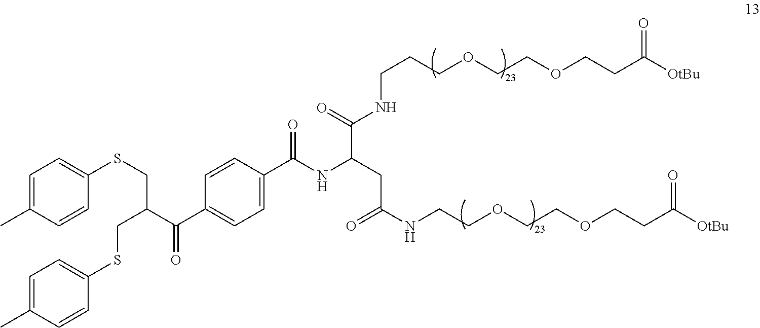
[OtBu]C(CCOCCOCCNC(=O)CC(NC(C1=CC=C(C(C(CSC2=CC=C(C)C=C2)CSC2=CC=C(C)C=C2)=O)C=C1)=O)C(=O)NCCCOCCOCCC([OtBu])=O)=O
